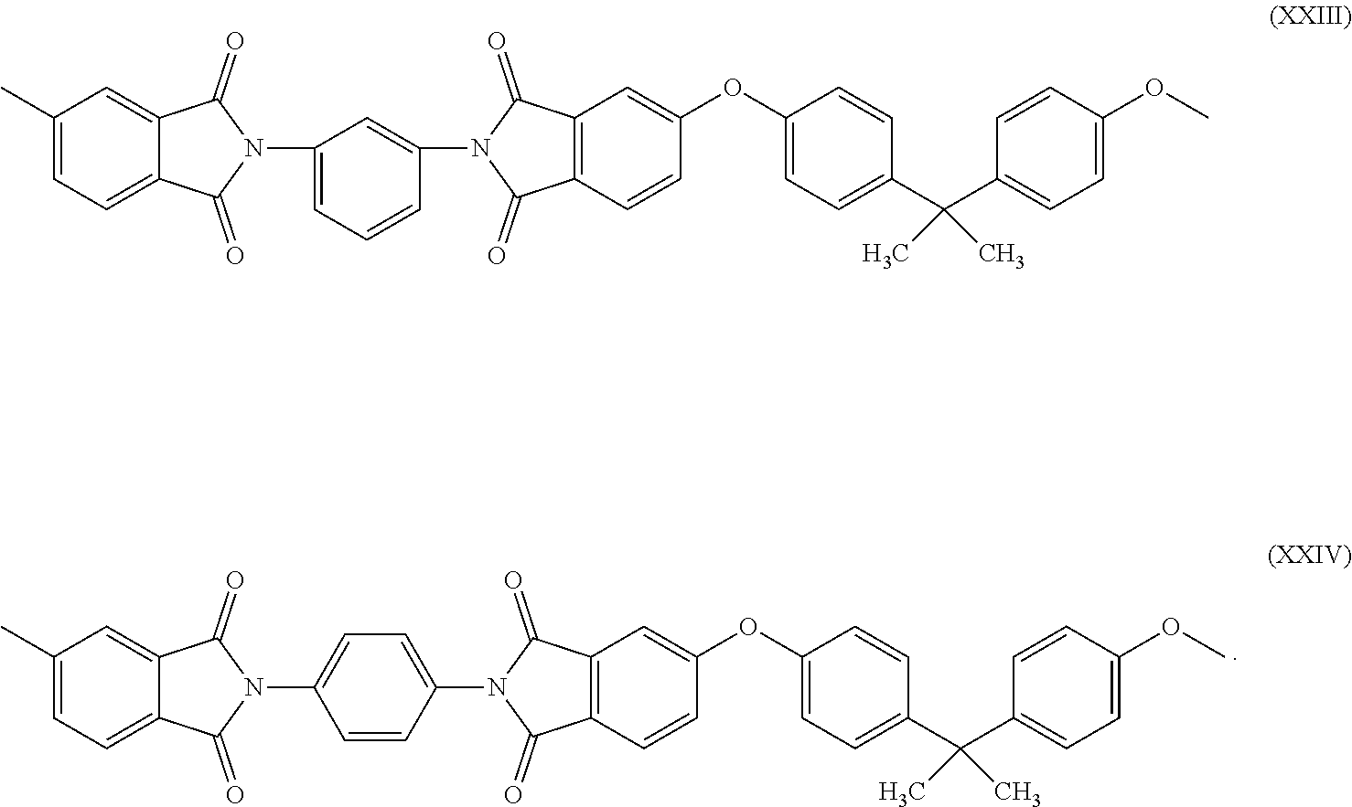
C1(C)=CC=C2C(=C1)C(=O)N(C1=CC=C(N3C(=O)C4=C(C=CC(OC5=CC=C(C(C6=CC=C(OC)C=C6)(C)C)C=C5)=C4)C3=O)C=C1)C2=O.C1(C)=CC=C2C(=C1)C(=O)N(C1=CC=CC(N3C(=O)C4=C(C=CC(OC5=CC=C(C(C6=CC=C(OC)C=C6)(C)C)C=C5)=C4)C3=O)=C1)C2=O
